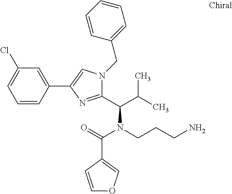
C1=CC(C2=CN(CC3=CC=CC=C3)C(C(C(C)C)N(CCCN)C(=O)C3=COC=C3)=N2)=CC(Cl)=C1
